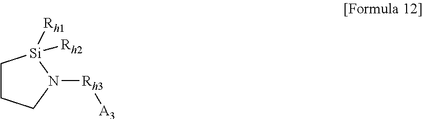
C1CCN([Rh3][A3])[Si]1([Rh1])[Rh2]
